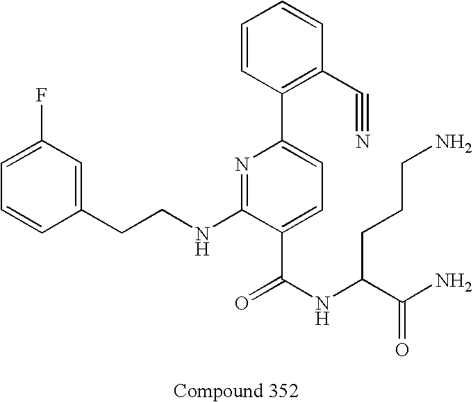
C1=CC(CCNC2=NC(C3=C(C#N)C=CC=C3)=CC=C2C(NC(C(N)=O)CCCN)=O)=CC(F)=C1
